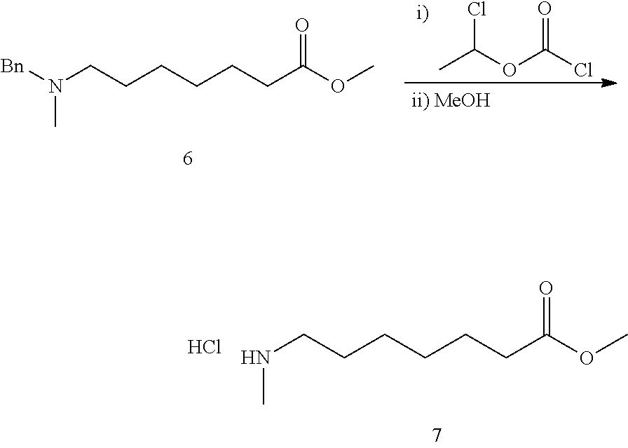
N(CCCCCCC(OC)=O)C.Cl.N(CCCCCCC(OC)=O)([Bn])C.ClC(OC(Cl)=O)C
